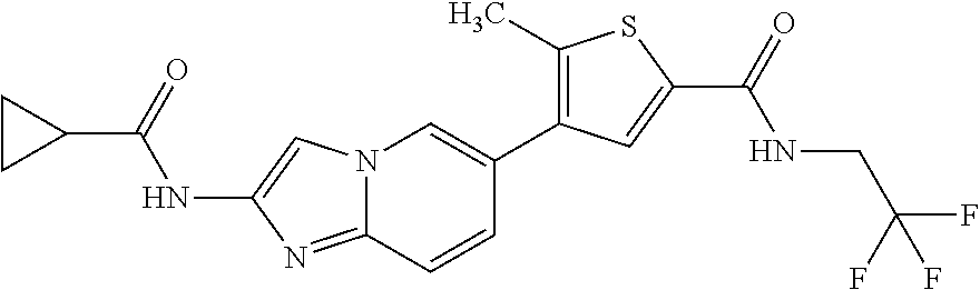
C1(C(=O)NC2=CN3C(=N2)C=CC(C2=C(C)SC(C(=O)NCC(F)(F)F)=C2)=C3)CC1
